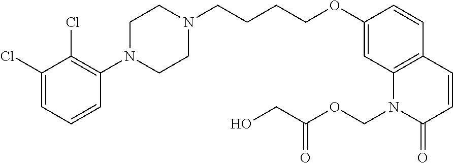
C1(Cl)=CC=CC(N2CCN(CCCCOC3=CC4=C(C=C3)C=CC(=O)N4COC(CO)=O)CC2)=C1Cl
